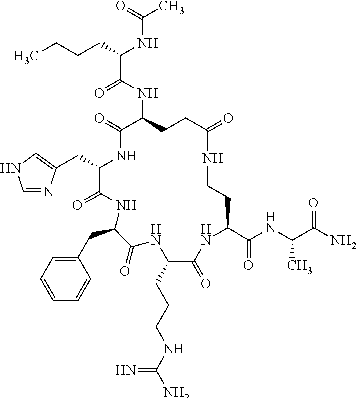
C(C1C(=O)NC(CC2=CC=CC=C2)C(=O)NC(CCCNC(N)=N)C(=O)NC(C(NC(C(N)=O)C)=O)CCNC(=O)CCC(NC(C(CCCC)NC(C)=O)=O)C(=O)N1)C1=CNC=N1
